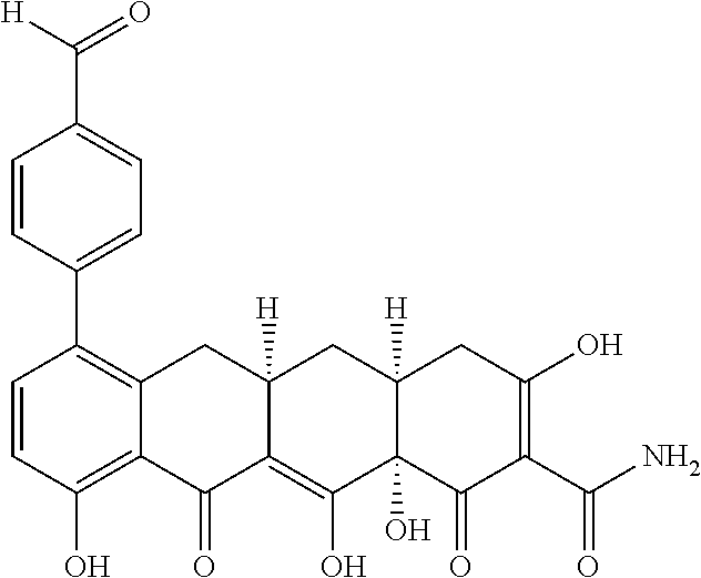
C1=CC(O)=C2C(=C1C1=CC=C(C([H])=O)C=C1)CC1([H])C(=C(O)C3(O)C([H])(C1)CC(O)=C(C(N)=O)C3=O)C2=O
